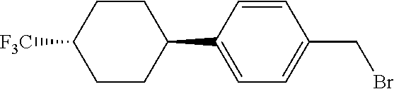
C1(C2=CC=C(CBr)C=C2)CCC([F3C])CC1
